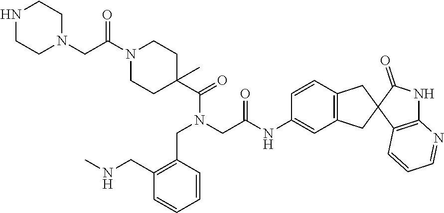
N1CCN(CC(N2CCC(C(=O)N(CC3=C(CNC)C=CC=C3)CC(=O)NC3=CC4=C(C=C3)CC3(C4)C4=C(NC3=O)N=CC=C4)(C)CC2)=O)CC1
